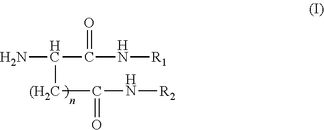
NC([(H2C]C(N[R2])=O)C(=O)N[R1]
